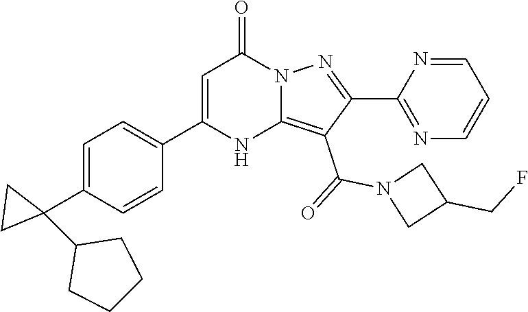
C1(C2=CC=C(C3=CC(=O)N4C(=C(C(N5CC(CF)C5)=O)C(C5=NC=CC=N5)=N4)N3)C=C2)(C2CCCC2)CC1
